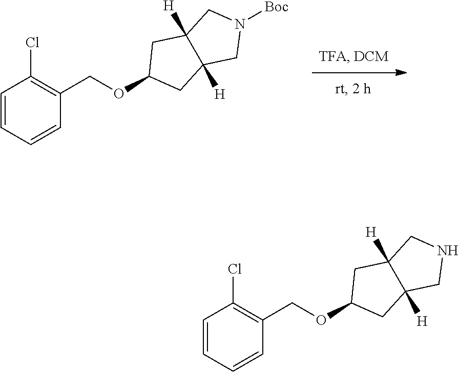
[Boc]N1CC2([H])C([H])(C1)CC(OCC1=C(Cl)C=CC=C1)C2.N1CC2([H])C([H])(C1)CC(OCC1=C(Cl)C=CC=C1)C2
